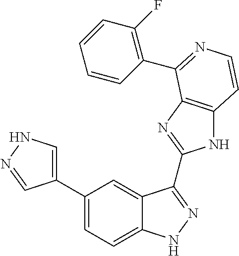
C1(C2=CNN=C2)=CC=C2C(=C1)C(C1=NC3=C(N1)C=CN=C3C1=C(F)C=CC=C1)=NN2
